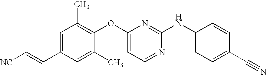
C1=C(C=C[NC])C=C(C)C(OC2=CC=NC(NC3=CC=C(C#N)C=C3)=N2)=C1C
